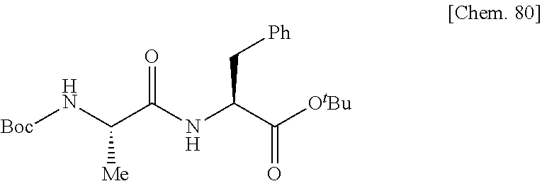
[Boc]NC(C(NC(C([OtBu])=O)C[Ph])=O)[Me]
